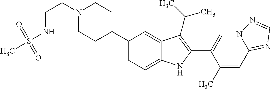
N1(CCNS(C)(=O)=O)CCC(C2=CC=C3C(=C2)C(C(C)C)=C(C2=CN4C(=NC=N4)C=C2C)N3)CC1
